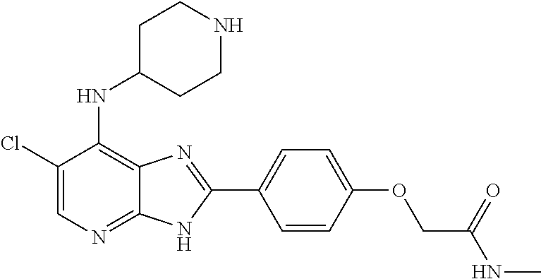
C1(Cl)=CN=C2C(=C1NC1CCNCC1)N=C(C1=CC=C(OCC(NC)=O)C=C1)N2
